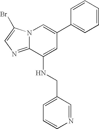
N12C(=NC=C1Br)C(NCC1=CC=CN=C1)=CC(C1=CC=CC=C1)=C2
